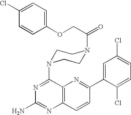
C12=C(C=CC(C3=CC(Cl)=CC=C3Cl)=N1)N=C(N)N=C2N1CCN(C(COC2=CC=C(Cl)C=C2)=O)CC1
